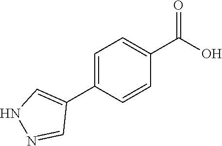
C1=C(C2=CNN=C2)C=CC(C(=O)O)=C1
